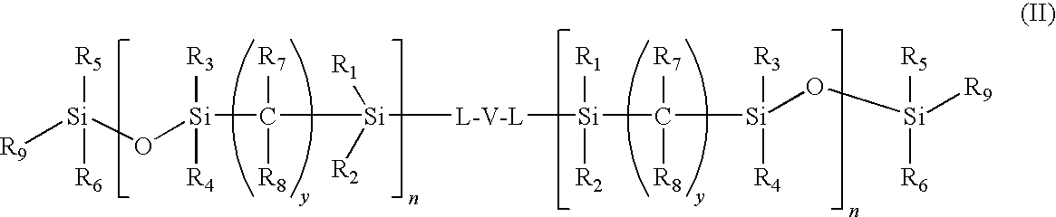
[L-V-L]([Si](C([R7])([R8])[Si]([R3])([R4])O[Si]([R5])([R6])[R9])([R1])[R2])[Si]([R1])([R2])C([Si]([R3])([R4])O[Si]([R9])([R5])[R6])([R7])[R8]
